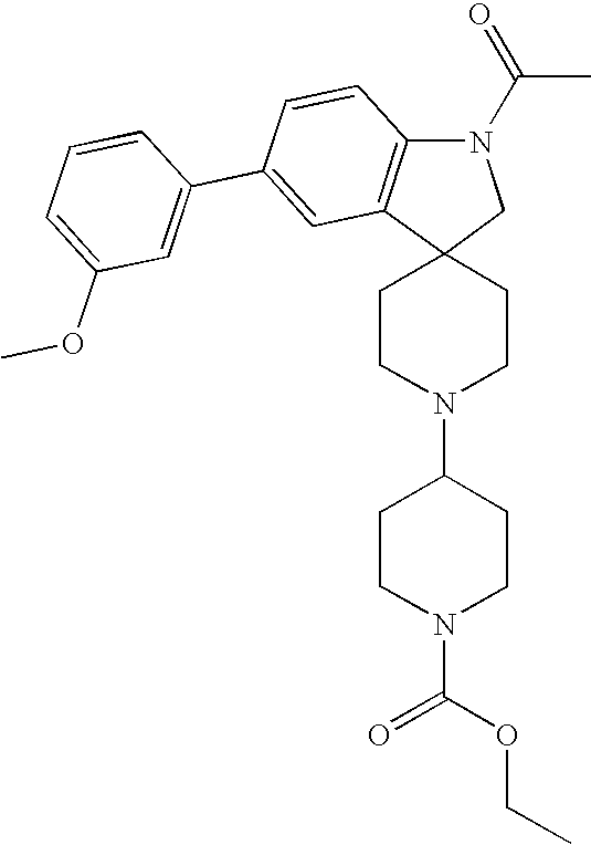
C1CN(C2CCN(C(OCC)=O)CC2)CCC12CN(C(C)=O)C1=C2C=C(C2=CC(OC)=CC=C2)C=C1
